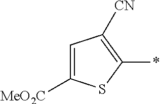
C1([MeO2C])=CC([CN])=C(*)S1
